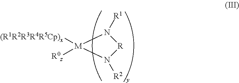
N1([R1])[M]([(R1R2R3R4R5Cp)x])([R0z])N([R2])[R]1
